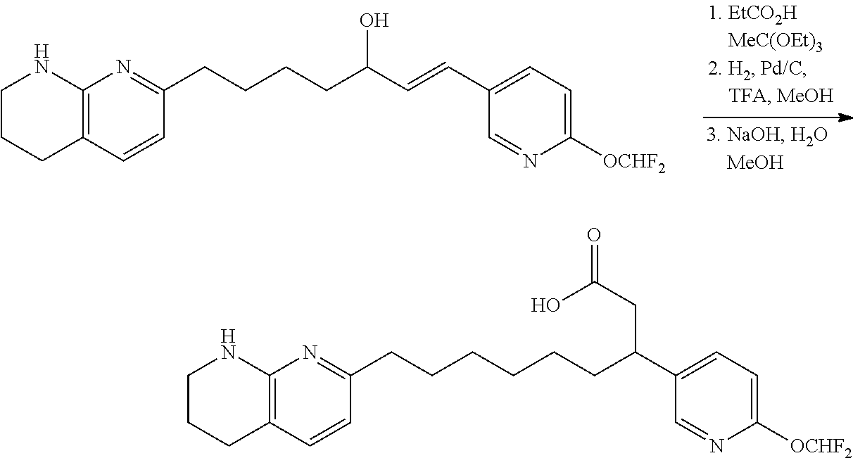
C12=C(C=CC(CCCCC(C=CC3=CC=C([OCHF2])N=C3)O)=N1)CCCN2.C12=C(C=CC(CCCCCCC(C3=CC=C([OCHF2])N=C3)CC(=O)O)=N1)CCCN2
